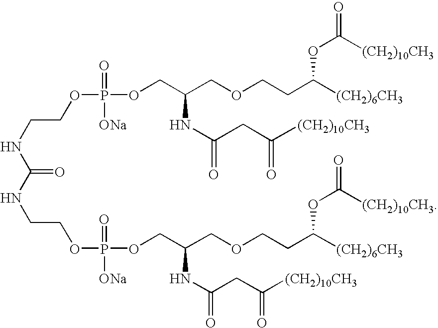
C(CNC(=O)NCCOP(=O)([ONa])OCC(COCCC([(CH2)6CH3])OC([(CH2)10CH3])=O)NC(CC([(CH2)10CH3])=O)=O)OP(=O)([ONa])OCC(COCCC([(CH2)6CH3])OC([(CH2)10CH3])=O)NC(CC([(CH2)10CH3])=O)=O
